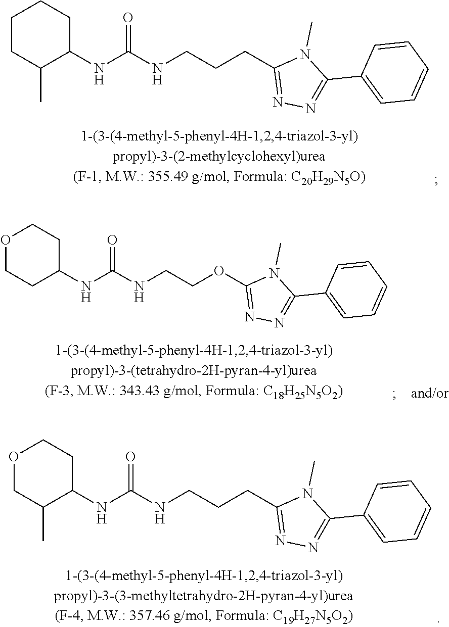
N1(C)C(C2=CC=CC=C2)=NN=C1CCCNC(NC1C(C)CCCC1)=O.N1(C)C(C2=CC=CC=C2)=NN=C1OCCNC(NC1CCOCC1)=O.N1(C)C(C2=CC=CC=C2)=NN=C1CCCNC(NC1C(C)COCC1)=O
